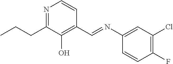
N1=C(CCC)C(O)=C(C=NC2=CC(Cl)=C(F)C=C2)C=C1
